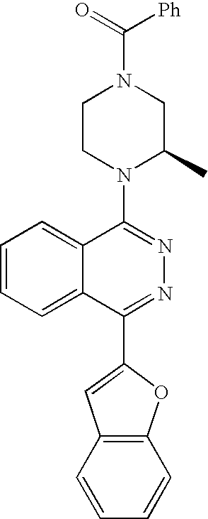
C(=O)(N1CCN(C2=NN=C(C3=CC4=C(O3)C=CC=C4)C3=CC=CC=C23)C(C)C1)[Ph]
